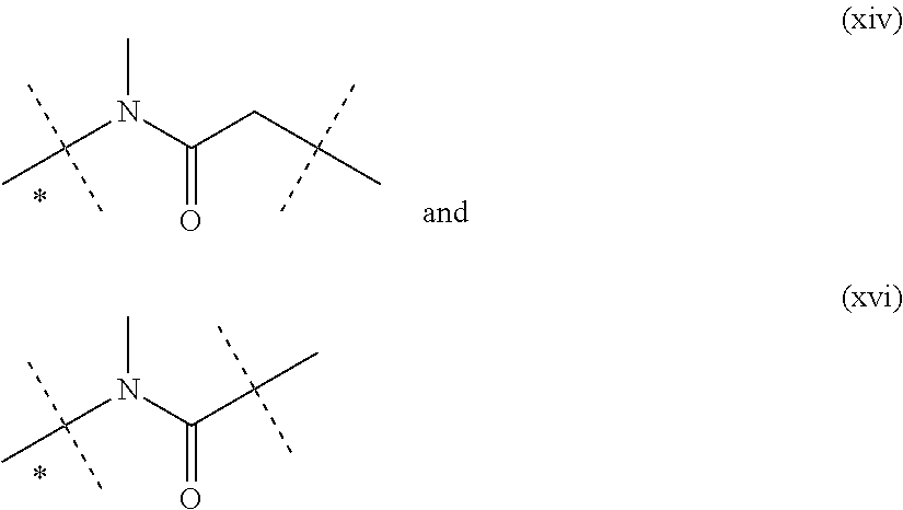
C(N(C(C(C)(C)C)=O)C)(C)(C)C.C(N(C(CC(C)(C)C)=O)C)(C)(C)C
